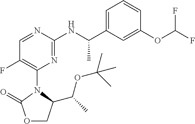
O1CC(C(C)OC(C)(C)C)N(C2=C(F)C=NC(NC(C3=CC=CC(OC(F)F)=C3)C)=N2)C1=O
